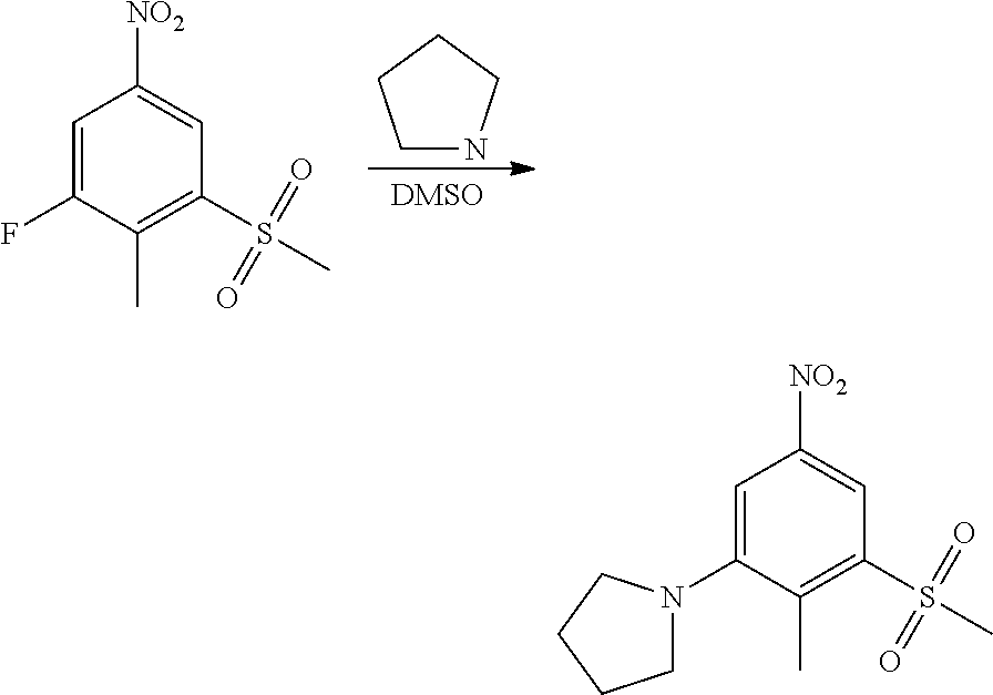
C1NCCC1.C1=C(F)C(C)=C(S(C)(=O)=O)C=C1[NO2].C1=C(N2CCCC2)C(C)=C(S(C)(=O)=O)C=C1[NO2]
